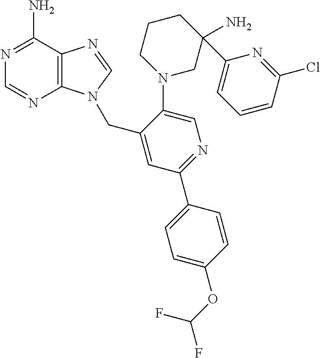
C1=NC2=C(C(N)=N1)N=CN2CC1=CC(C2=CC=C(OC(F)F)C=C2)=NC=C1N1CC(N)(C2=CC=CC(Cl)=N2)CCC1
